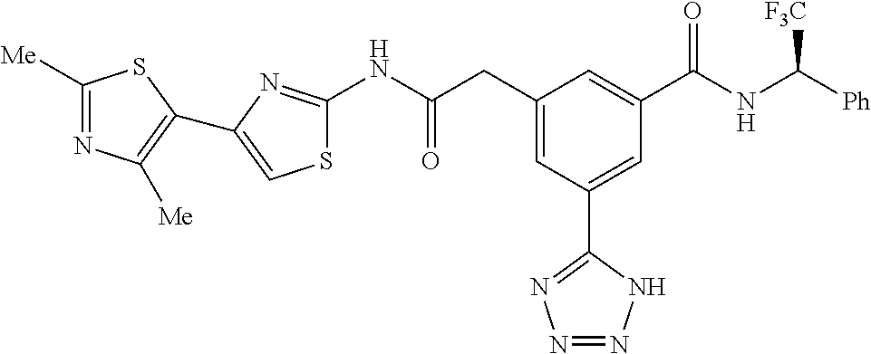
C1([Me])=NC([Me])=C(C2=CSC(NC(CC3=CC(C4=NN=NN4)=CC(C(NC([Ph])[F3C])=O)=C3)=O)=N2)S1
